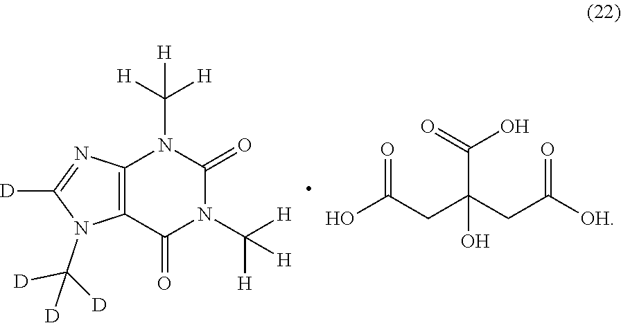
[H]C([H])([H])N1C(=O)N(C([H])([H])[H])C(=O)C2=C1N=C([D])N2C([D])([D])[D].C(C(O)(C(=O)O)CC(=O)[OH])C(O)=O
